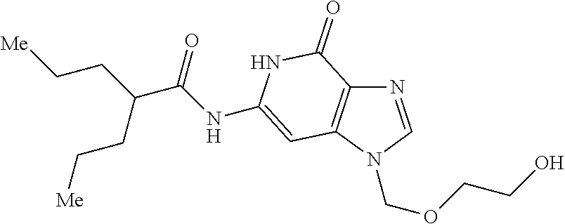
N(C(C(CC[Me])CC[Me])=O)C1=CC2=C(N=CN2COCCO)C(=O)N1
